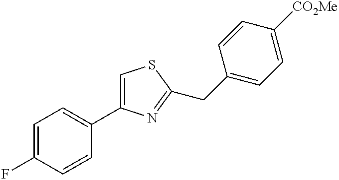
C1=C(F)C=CC(C2=CSC(CC3=CC=C([CO2Me])C=C3)=N2)=C1
